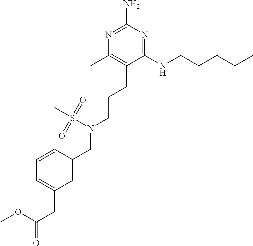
C1(NCCCCC)=NC(N)=NC(C)=C1CCCN(CC1=CC(CC(=O)OC)=CC=C1)S(C)(=O)=O
